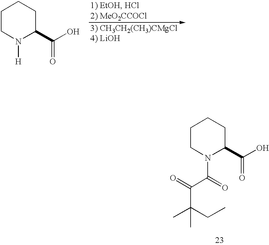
C1CN([H])C(C(O)=O)CC1.C1CN(C(=O)C(C(CC)(C)C)=O)C(C(O)=O)CC1
